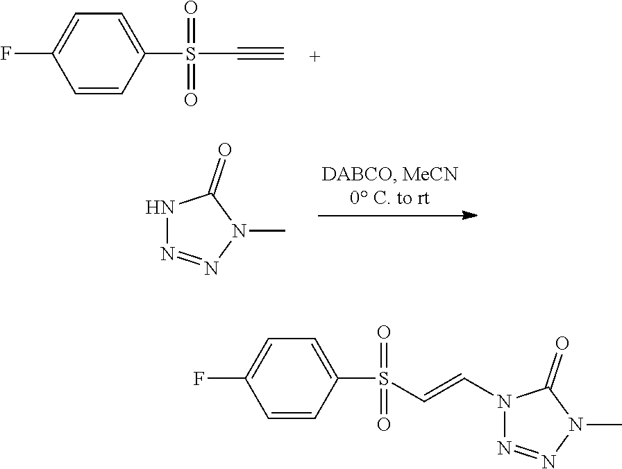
C1=CC(S(=O)(=O)C#C)=CC=C1F.N1N=NN(C)C1=O.C1=CC(S(=O)(=O)C=CN2N=NN(C)C2=O)=CC=C1F
